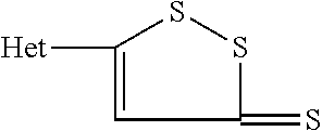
C1(=S)SSC([Het])=C1
